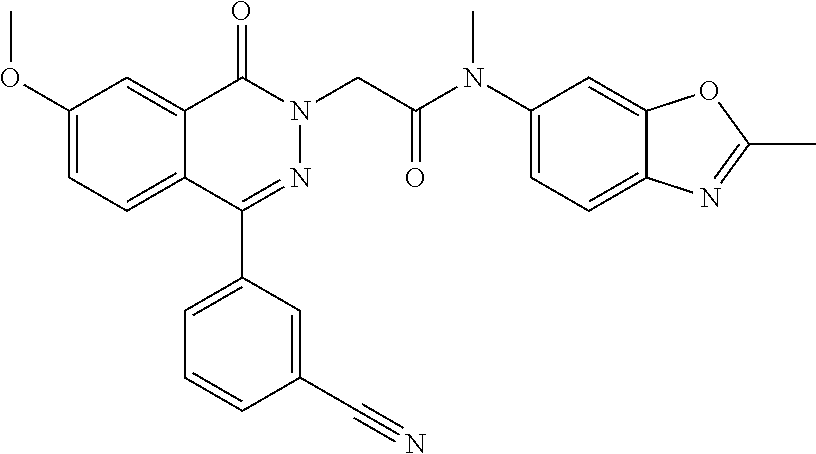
O(C1=CC=C2C(=C1)C(=O)N(CC(=O)N(C)C1=CC=C3C(=C1)OC(C)=N3)N=C2C1=CC=CC(C#N)=C1)C
